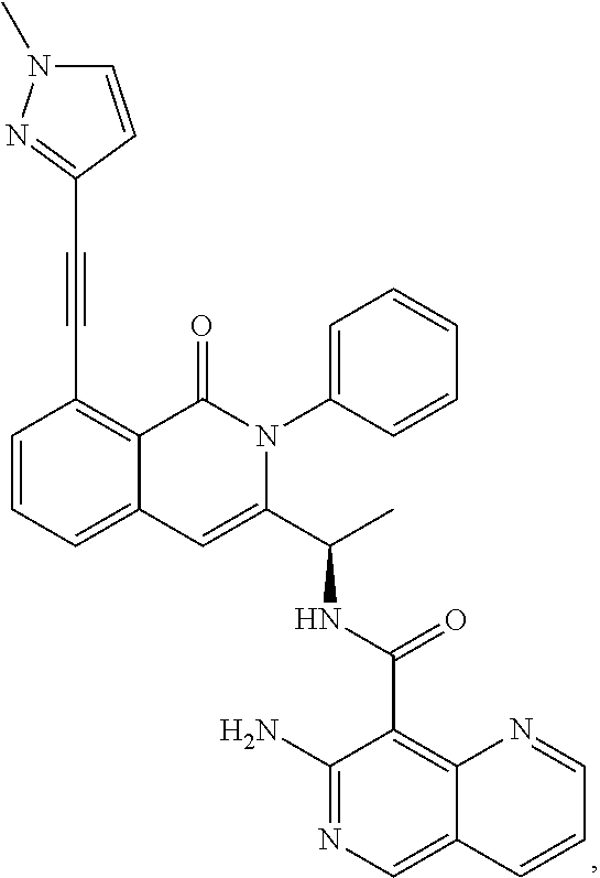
C(#CC1=C2C(=CC=C1)C=C(C(C)NC(C1=C3C(=CN=C1N)C=CC=N3)=O)N(C1=CC=CC=C1)C2=O)C1=NN(C)C=C1
